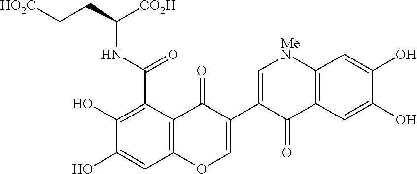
C1(O)=C(C(=O)NC(CC[HO2C])[CO2H])C2=C(C=C1O)OC=C(C1=C[MeN]C3=C(C=C(O)C(O)=C3)C1=O)C2=O
